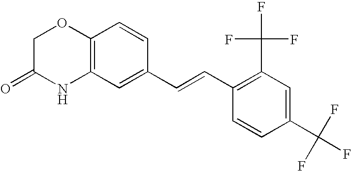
C12=C(C=C(C=CC3=C(C(F)(F)F)C=C(C(F)(F)F)C=C3)C=C1)NC(=O)CO2
